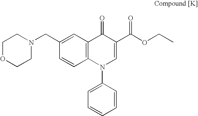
C12=C(C=C(CN3CCOCC3)C=C1)C(=O)C(C(OCC)=O)=CN2C1=CC=CC=C1
